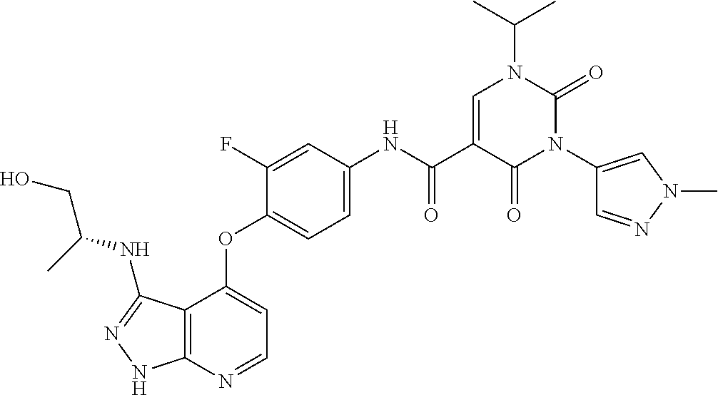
C12=C(N=CC=C1OC1=CC=C(NC(C3=CN(C(C)C)C(=O)N(C4=CN(C)N=C4)C3=O)=O)C=C1F)NN=C2NC(CO)C
